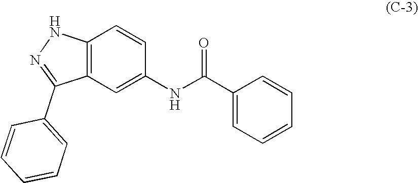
C12=C(C=C(NC(C3=CC=CC=C3)=O)C=C1)C(C1=CC=CC=C1)=NN2
